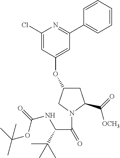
C1(Cl)=CC(OC2CC(C(=O)[OCH3])N(C(=O)C(C(C)(C)C)NC(OC(C)(C)C)=O)C2)=CC(C2=CC=CC=C2)=N1
